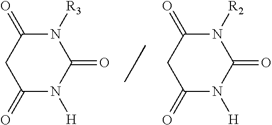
N1([R3])C(=O)CC(=O)N([H])C1=O.N1([R2])C(=O)CC(=O)N([H])C1=O
